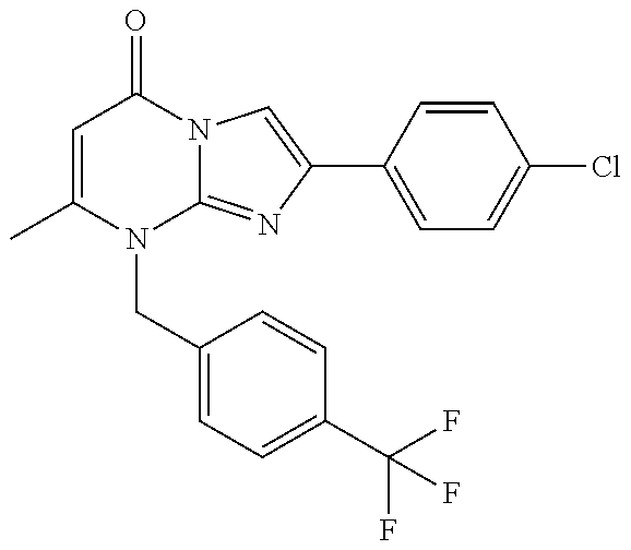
C1=C(C)N(CC2=CC=C(C(F)(F)F)C=C2)C2=NC(C3=CC=C(Cl)C=C3)=CN2C1=O
